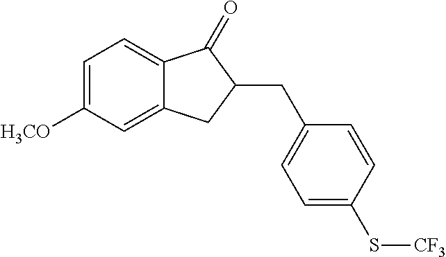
C1=C([H3CO])C=C2C(=C1)C(=O)C(CC1=CC=C(S[CF3])C=C1)C2
